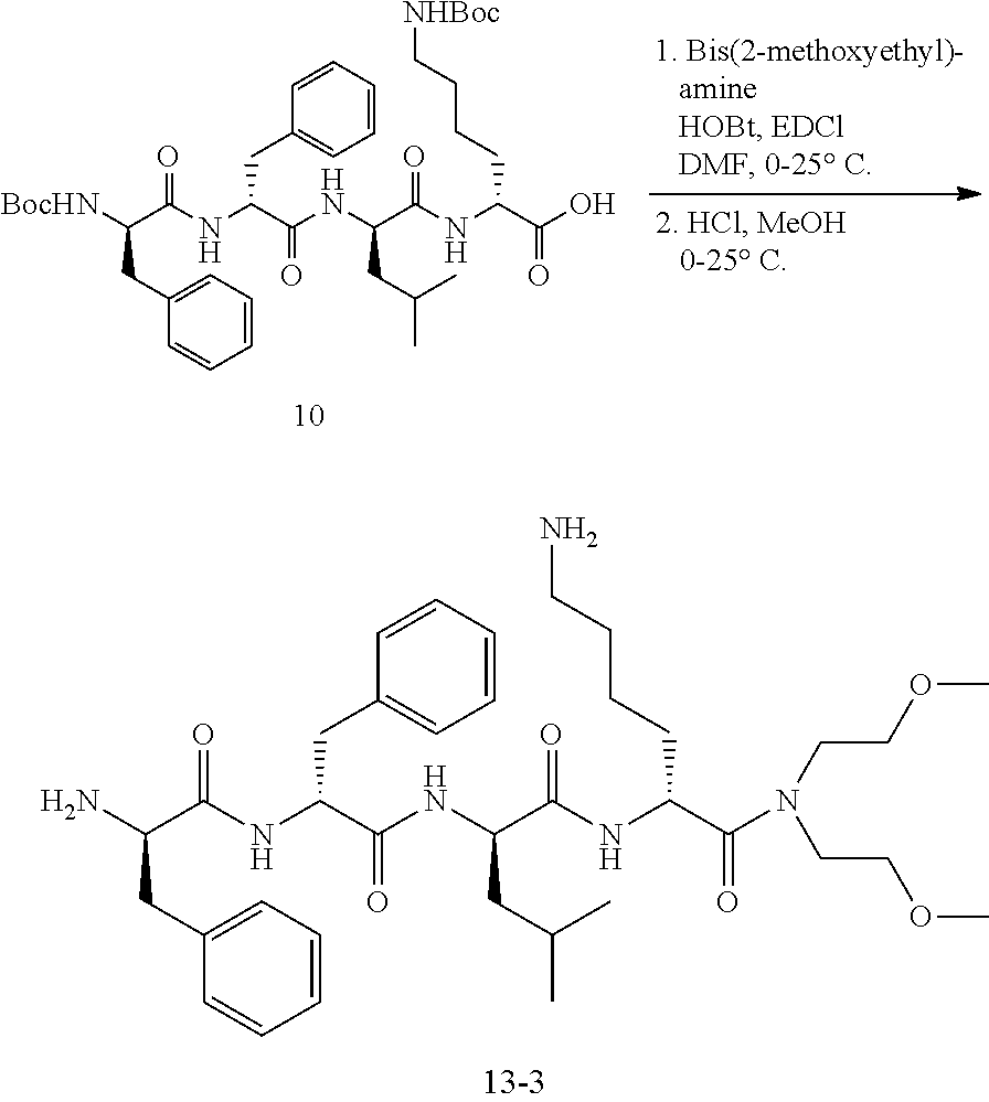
C1(CC(C(NC(C(NC(C(=O)NC(CCCC[NHBoc])C(=O)O)CC(C)C)=O)CC2=CC=CC=C2)=O)[BocHN])=CC=CC=C1.C1(CC(C(NC(C(NC(C(=O)NC(CCCCN)C(=O)N(CCOC)CCOC)CC(C)C)=O)CC2=CC=CC=C2)=O)N)=CC=CC=C1
